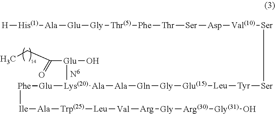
[H][His(1)][Ala][Glu][Gly][Thr(5)][Phe][Thr][Ser][Asp][Val(10)][Ser][Ser][Tyr][Leu][Glu(15)][Gly][Gln][Ala][Ala][Lys(20)]([Glu](C(CC)=O)O)[Glu][Phe][Ile][Ala][Trp(25)][Leu][Val][Arg][Gly][Arg(30)][Gly(31)]O
